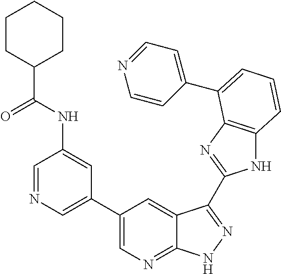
C1(C2=CN=C3C(=C2)C(C2=NC4=C(N2)C=CC=C4C2=CC=NC=C2)=NN3)=CN=CC(NC(C2CCCCC2)=O)=C1
